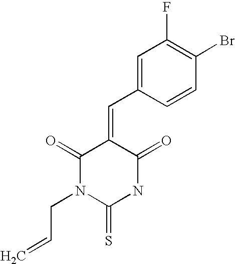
C1(=O)N(CC=C)C(=S)NC(=O)C1=CC1=CC(F)=C(Br)C=C1
